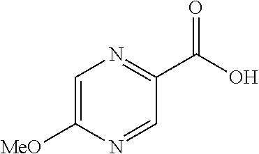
C1=C([MeO])N=CC(C(O)=O)=N1
